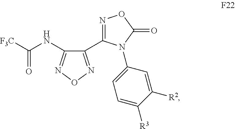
C1(C2=NOC(=O)N2C2=CC=C([R3])C([R2])=C2)=NON=C1NC([F3C])=O
